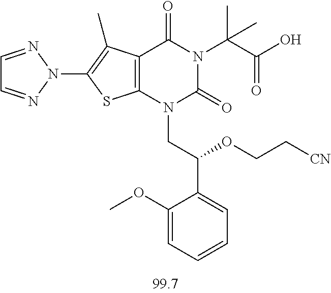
C12=C(N(CC(C3=CC=CC=C3OC)OCC[CN])C(=O)N(C(C(O)=O)(C)C)C1=O)SC(N1N=CC=N1)=C2C
